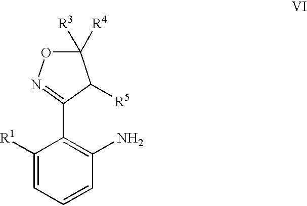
C1([R1])=CC=CC(N)=C1C1=NOC([R4])([R3])C1[R5]
